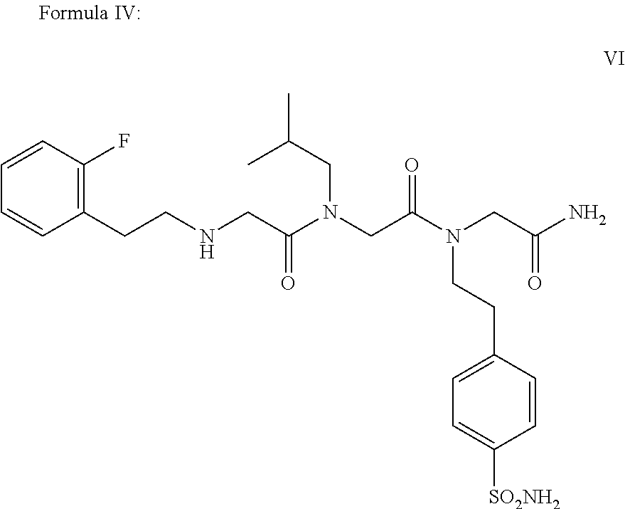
C1=CC(F)=C(CCNCC(N(CC(N(CC(N)=O)CCC2=CC=C([SO2NH2])C=C2)=O)CC(C)C)=O)C=C1
